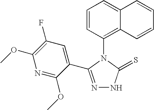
N1=C(C2=CC(F)=C(OC)N=C2OC)N(C2=C3C(=CC=C2)C=CC=C3)C(=S)N1
